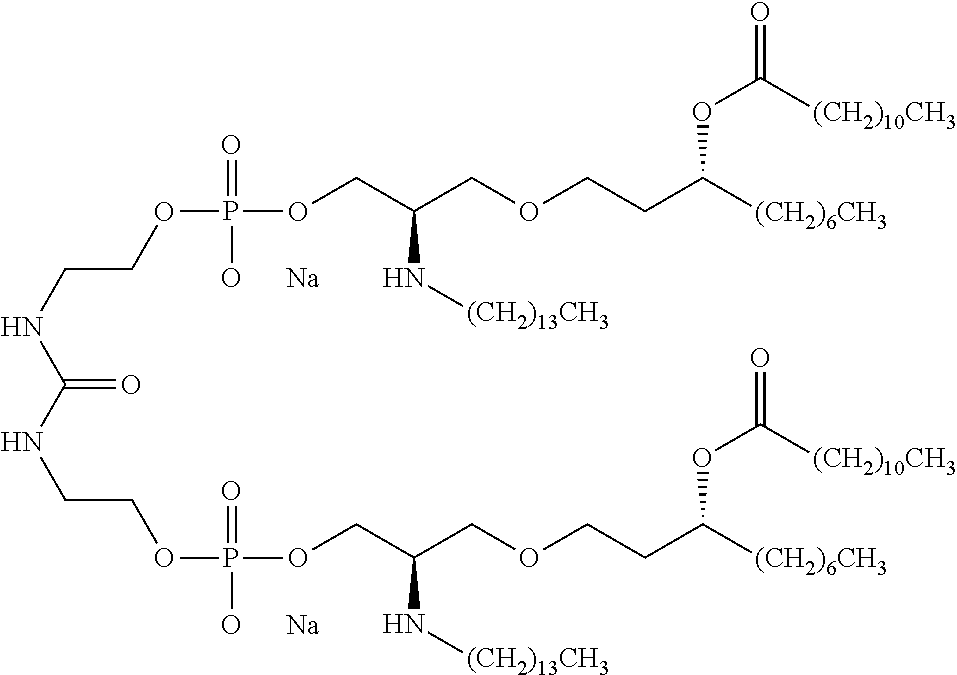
C(NCCOP(OCC(COCCC([(CH2)6CH3])OC(=O)[(CH2)10CH3])N[(CH2)13CH3])(=O)[O      Na])(=O)NCCOP(OCC(COCCC([(CH2)6CH3])OC(=O)[(CH2)10CH3])N[(CH2)13CH3])(=O)[O      Na]
